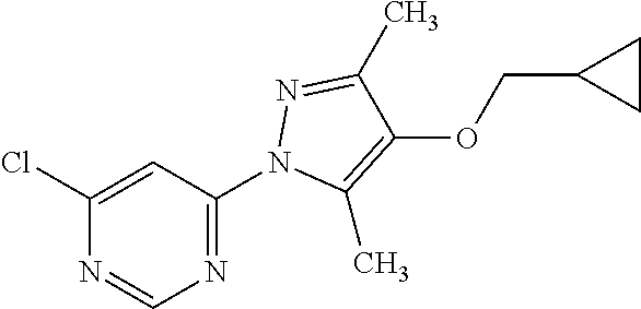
C1(Cl)=CC(N2C(C)=C(OCC3CC3)C(C)=N2)=NC=N1
